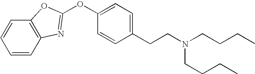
C1=CC=CC2=C1OC(OC1=CC=C(CCN(CCCC)CCCC)C=C1)=N2
